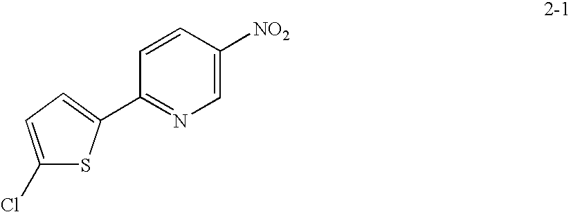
C1(C2=CC=C(Cl)S2)=NC=C([NO2])C=C1
